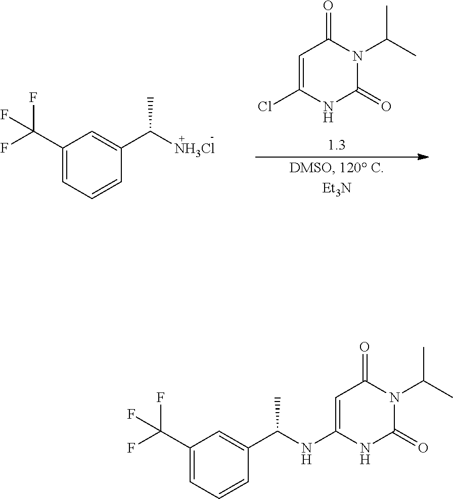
C1=C(Cl)NC(=O)N(C(C)C)C1=O.C1(C(F)(F)F)=CC=CC(C([NH3Cl])C)=C1.C1(C(F)(F)F)=CC=CC(C(C)NC2=CC(=O)N(C(C)C)C(=O)N2)=C1
